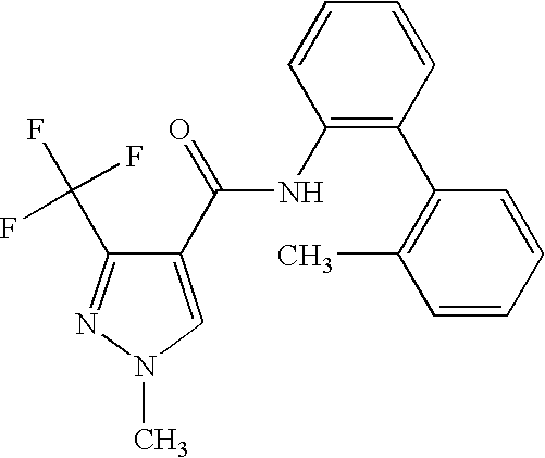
C1(C(NC2=C(C3=C(C)C=CC=C3)C=CC=C2)=O)=CN(C)N=C1C(F)(F)F
